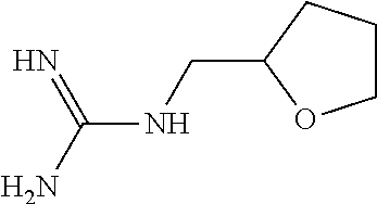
N(C(=N)N)CC1OCCC1
